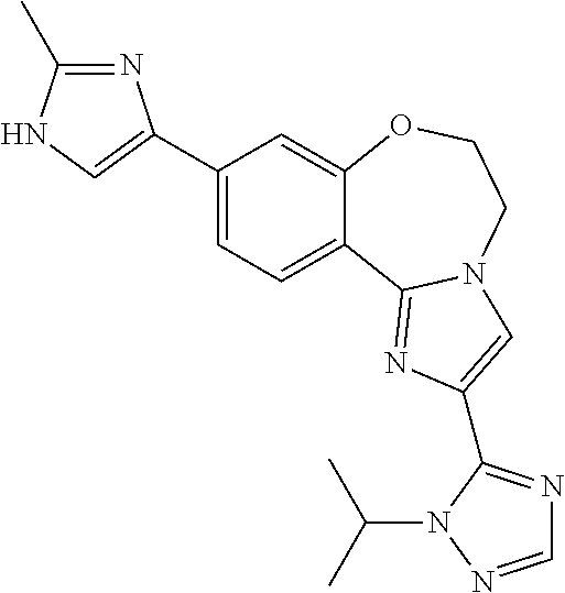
C1=C(C2=CNC(C)=N2)C=C2C(=C1)C1=NC(C3=NC=NN3C(C)C)=CN1CCO2
